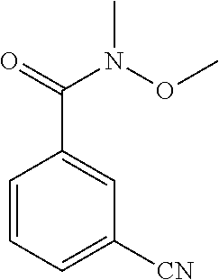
C1=CC=C([CN])C=C1C(=O)N(OC)C
